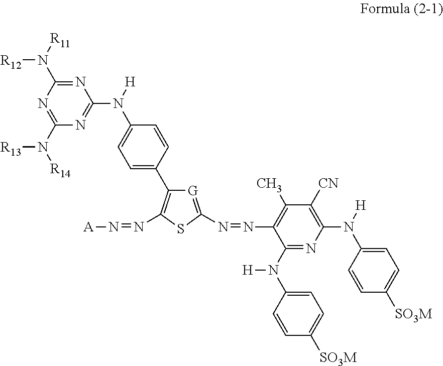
C1(N([R13])[R14])=NC(N([R12])[R11])=NC(N([H])C2=CC=C(C3=C(N=N[A])SC(N=NC4=C(C)C([CN])=C(N([H])C5=CC=C([SO3M])C=C5)N=C4N([H])C4=CC=C([SO3M])C=C4)=[G]3)C=C2)=N1
